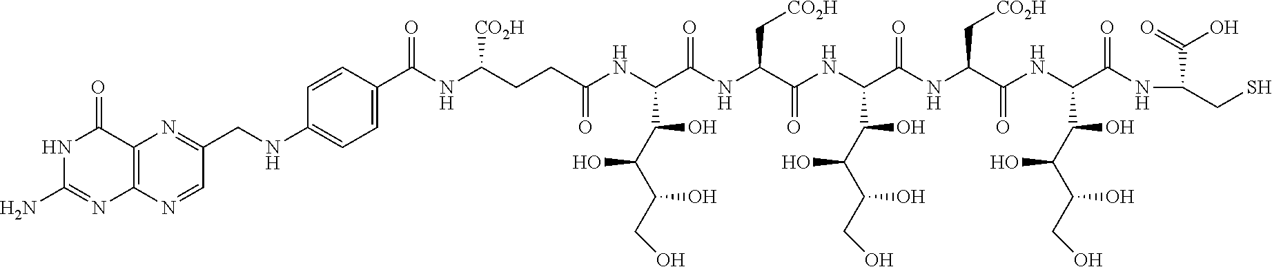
C12=C(N=CC(CNC3=CC=C(C(NC(CCC(NC(C(NC(C(NC(C(NC(C(NC(C(NC(CS)C(=O)O)=O)C(C(C(CO)O)O)O)=O)C[CO2H])=O)C(C(C(CO)O)O)O)=O)C[CO2H])=O)C(C(C(CO)O)O)O)=O)[CO2H])=O)C=C3)=N1)N=C(N)NC2=O
